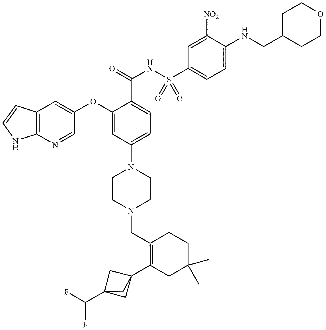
C1(CN2CCN(C3=CC=C(C(NS(C4=CC=C(NCC5CCOCC5)C([NO2])=C4)(=O)=O)=O)C(OC4=CC5=C(N=C4)NC=C5)=C3)CC2)=C(C23CC(C(F)F)(C2)C3)CC(C)(C)CC1
